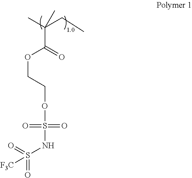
C(CC)(C)(C(=O)OCCOS(=O)(=O)NS(=O)(=O)[F3C])C
